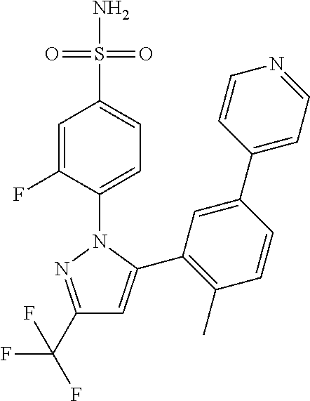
C1(C(F)(F)F)=NN(C2=CC=C(S(N)(=O)=O)C=C2F)C(C2=C(C)C=CC(C3=CC=NC=C3)=C2)=C1
